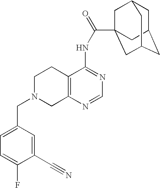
C1N(CC2=CC=C(F)C(C#N)=C2)CC2=C(C1)C(NC(=O)C13CC4CC(CC(C1)C4)C3)=NC=N2
